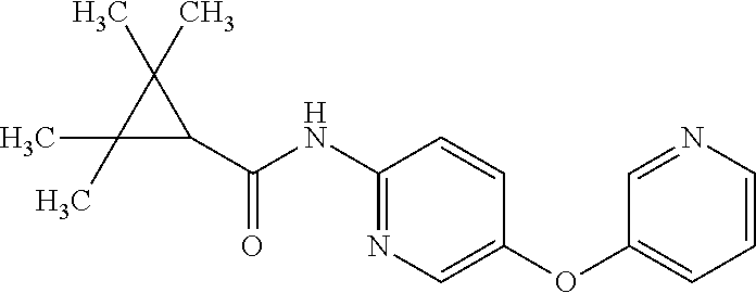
C1(NC(C2C(C)(C)C2(C)C)=O)=NC=C(OC2=CC=CN=C2)C=C1
